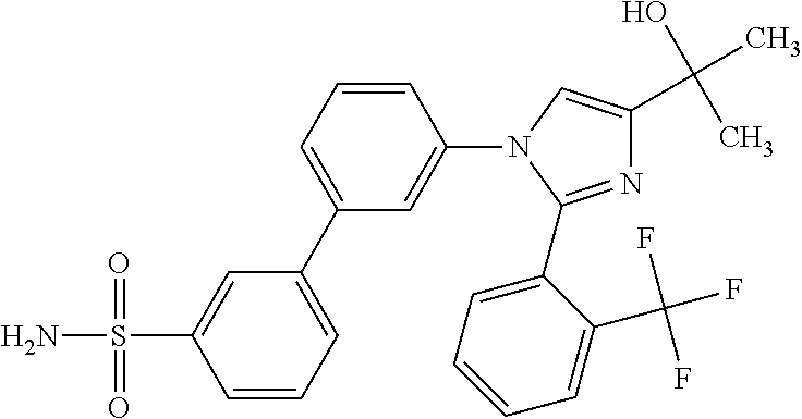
C1=CC=C(C2=CC=CC(N3C(C4=CC=CC=C4C(F)(F)F)=NC(C(O)(C)C)=C3)=C2)C=C1S(=O)(=O)N
